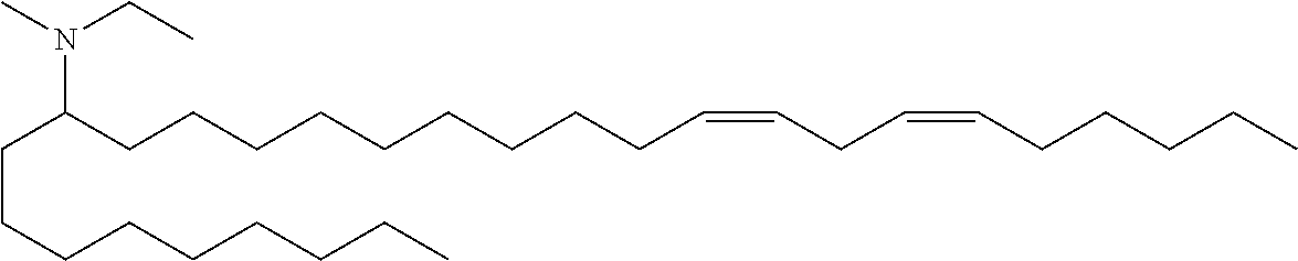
C(CCCCCCCC)C(CCCCCCCCCC=CCC=CCCCCC)N(C)CC
